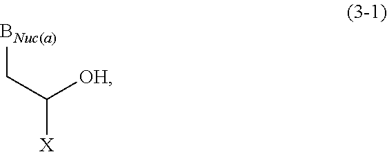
[BNuc(a)]CC([X])[OH]
